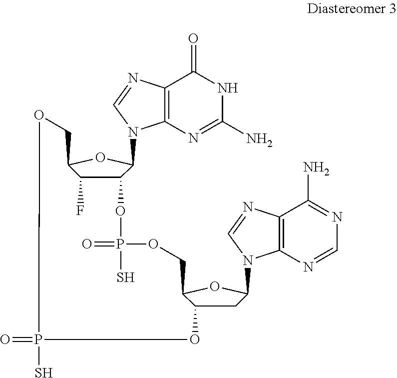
C12=C(N=CN1C1C3C(F)C(O1)COP(S)(=O)OC1CC(N4C5=C(N=C4)C(N)=NC=N5)OC1COP(=O)(S)O3)C(=O)NC(N)=N2
